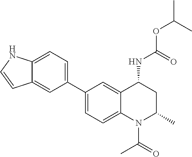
C(OC(C)C)(NC1CC(C)N(C(C)=O)C2=CC=C(C3=CC=C4C(=C3)C=CN4)C=C12)=O
